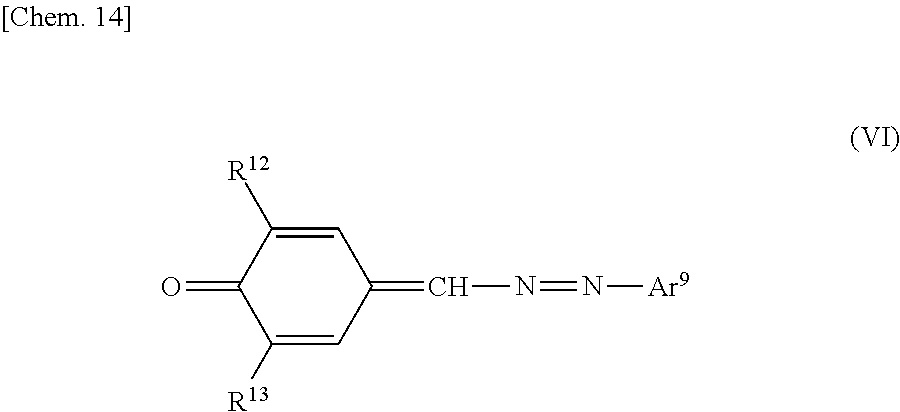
C1([R13])=CC(=CN=N[Ar9])C=C([R12])C1=O
